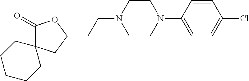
C1(=O)C2(CC(CCN3CCN(C4=CC=C(Cl)C=C4)CC3)O1)CCCCC2
